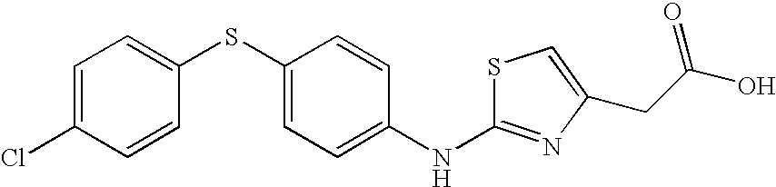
C1(SC2=CC=C(Cl)C=C2)=CC=C(NC2=NC(CC(=O)O)=CS2)C=C1
